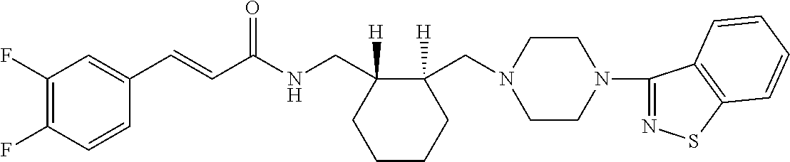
C1(C=CC(NCC2([H])CCCCC2(CN2CCN(C3=NSC4=C3C=CC=C4)CC2)[H])=O)=CC(F)=C(F)C=C1
